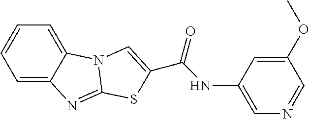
C1=C2C(=CC=C1)N1C(=N2)SC(C(NC2=CN=CC(OC)=C2)=O)=C1
